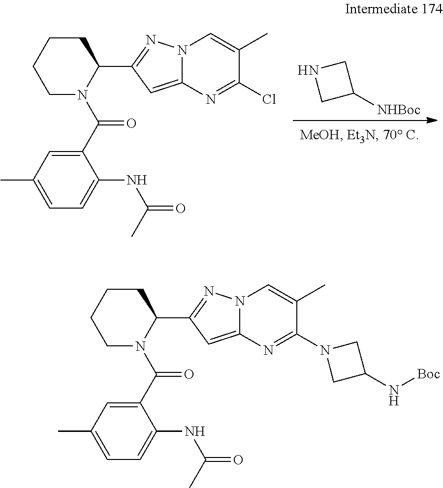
N1CC([NHBoc])C1.C1(C(N2C(C3=NN4C(=C3)N=C(Cl)C(C)=C4)CCCC2)=O)=CC(C)=CC=C1NC(=O)C.C1(C(N2C(C3=NN4C(=C3)N=C(N3CC(N[Boc])C3)C(C)=C4)CCCC2)=O)=CC(C)=CC=C1NC(=O)C
